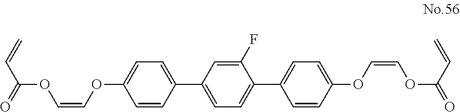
C1=CC(C2=CC=C(C3=CC=C(OC=COC(C=C)=O)C=C3)C(F)=C2)=CC=C1OC=COC(C=C)=O
